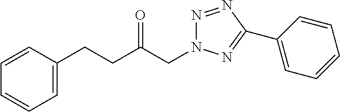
C1=C(CCC(CN2N=NC(C3=CC=CC=C3)=N2)=O)C=CC=C1
